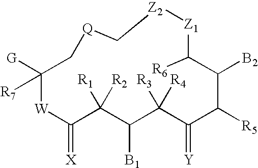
C1([B2])C([R5])C(=[Y])C([R3])([R4])C([B1])C([R1])([R2])C(=[X])[W]C([G])([R7])C[Q]C[Z2][Z1]C1[R6]
